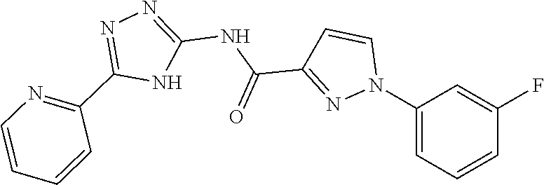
C1(N2C=CC(C(=O)NC3=NN=C(C4=NC=CC=C4)N3)=N2)=CC=CC(F)=C1
